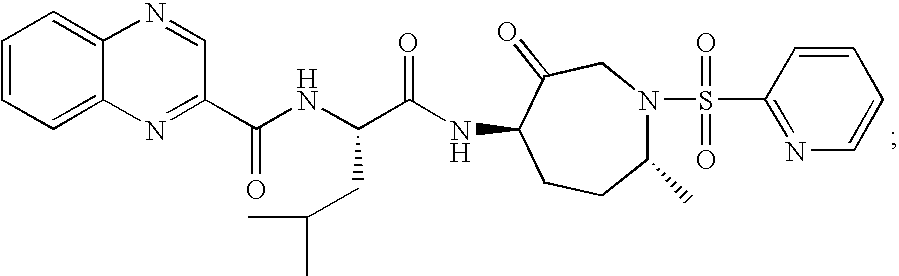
C1=CC=C2C(=C1)N=CC(C(=O)NC(C(NC1CCC(C)N(S(C3=NC=CC=C3)(=O)=O)CC1=O)=O)CC(C)C)=N2
